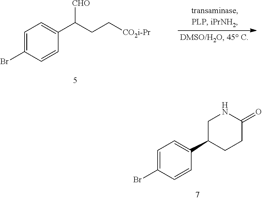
C1=C(Br)C=CC(C2CCC(=O)NC2)=C1.C1=C(Br)C=CC(C(CC[CO2i-Pr])[CHO])=C1
